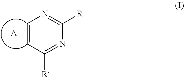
[R]C1=NC=CC([R])=N1.[A]
